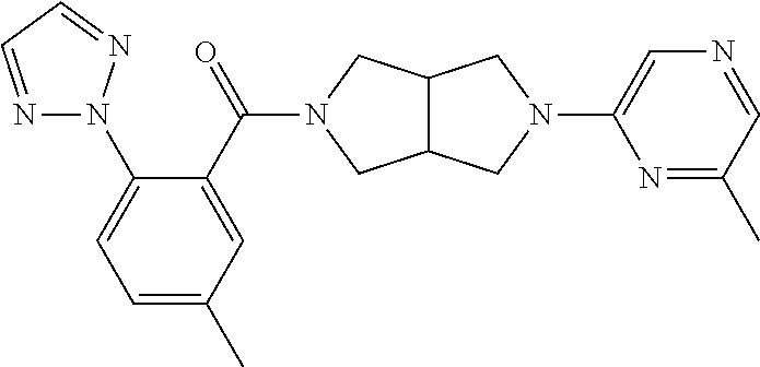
C12C(CN(C(=O)C3=CC(C)=CC=C3N3N=CC=N3)C1)CN(C1=CN=CC(C)=N1)C2
